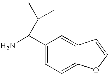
C1(C(N)C(C)(C)C)=CC=C2C(=C1)C=CO2
